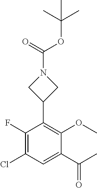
C(N1CC(C2=C(OC)C(C(C)=O)=CC(Cl)=C2F)C1)(=O)OC(C)(C)C
